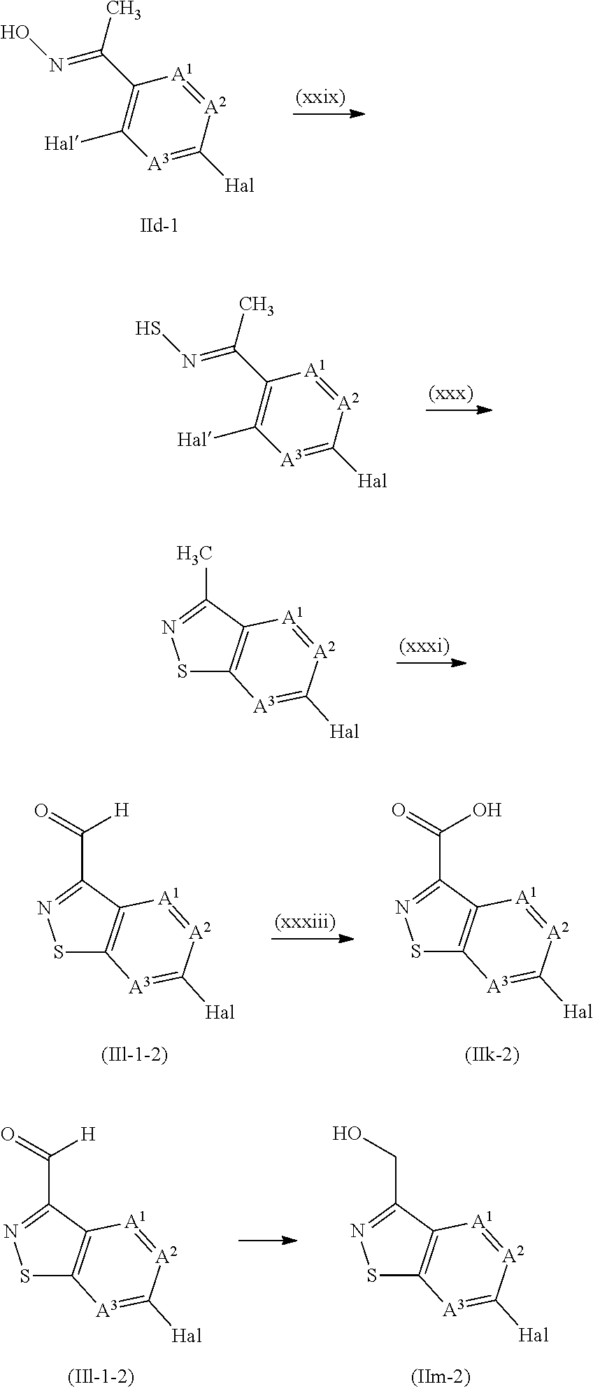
[Hal]C1=C(C(=NO)C)[A1]=[A2]C([Hal])=[A3]1.[Hal]C1=C(C(=NS)C)[A1]=[A2]C([Hal])=[A3]1.S1C2=C(C(C)=N1)[A1]=[A2]C([Hal])=[A3]2.S1C2=C(C(C(=O)O)=N1)[A1]=[A2]C([Hal])=[A3]2.S1C2=C(C(C(=O)[H])=N1)[A1]=[A2]C([Hal])=[A3]2.S1C2=C(C(CO)=N1)[A1]=[A2]C([Hal])=[A3]2.S1C2=C(C(C(=O)[H])=N1)[A1]=[A2]C([Hal])=[A3]2
